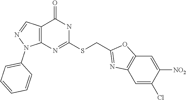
C12=C(N=C(SCC3=NC4=C(O3)C=C([NO2])C(Cl)=C4)NC1=O)N(C1=CC=CC=C1)N=C2
